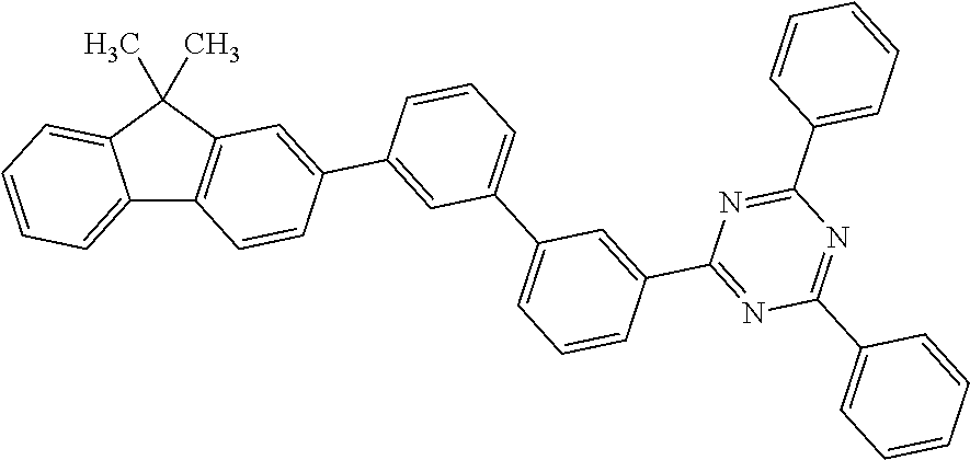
C12=CC=CC=C1C(C)(C)C1=C2C=CC(C2=CC(C3=CC=CC(C4=NC(C5=CC=CC=C5)=NC(C5=CC=CC=C5)=N4)=C3)=CC=C2)=C1
